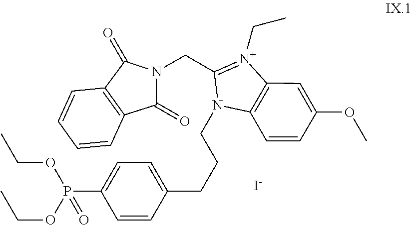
C1=C(OC)C=CC2=C1[N+](CC)=C(CN1C(=O)C3=C(C1=O)C=CC=C3)N2CCCC1=CC=C(P(OCC)(OCC)=O)C=C1.[I-]
